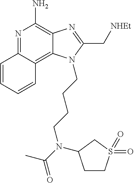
N1=C2C(=C3C(=C1N)N=C(C[NHEt])N3CCCCN(C(=O)C)C1CCS(=O)(=O)C1)C=CC=C2
